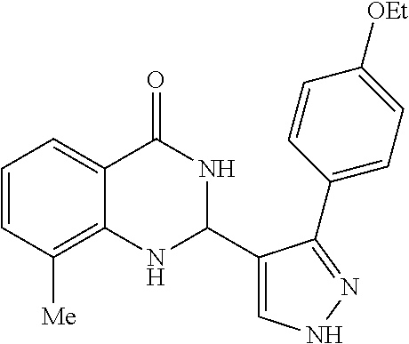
C1=CC([Me])=C2C(=C1)C(=O)NC(C1=CNN=C1C1=CC=C([OEt])C=C1)N2
